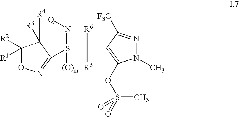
S(=N[Q])(=[(O)m])(C([R6])([R5])C1=C(OS(C)(=O)=O)N(C)N=C1[F3C])C1=NOC([R2])([R1])C1([R4])[R3]
